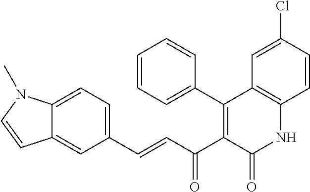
C1=CC=C(C2=C(C(C=CC3=CC=C4C(=C3)C=CN4C)=O)C(=O)NC3=C2C=C(Cl)C=C3)C=C1
